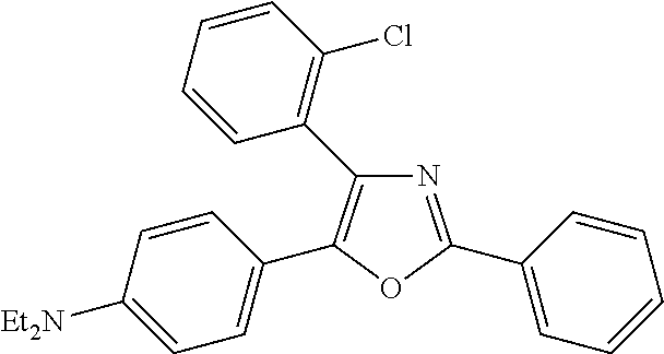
N1=C(C2=CC=CC=C2)OC(C2=CC=C([Et2N])C=C2)=C1C1=C(Cl)C=CC=C1
